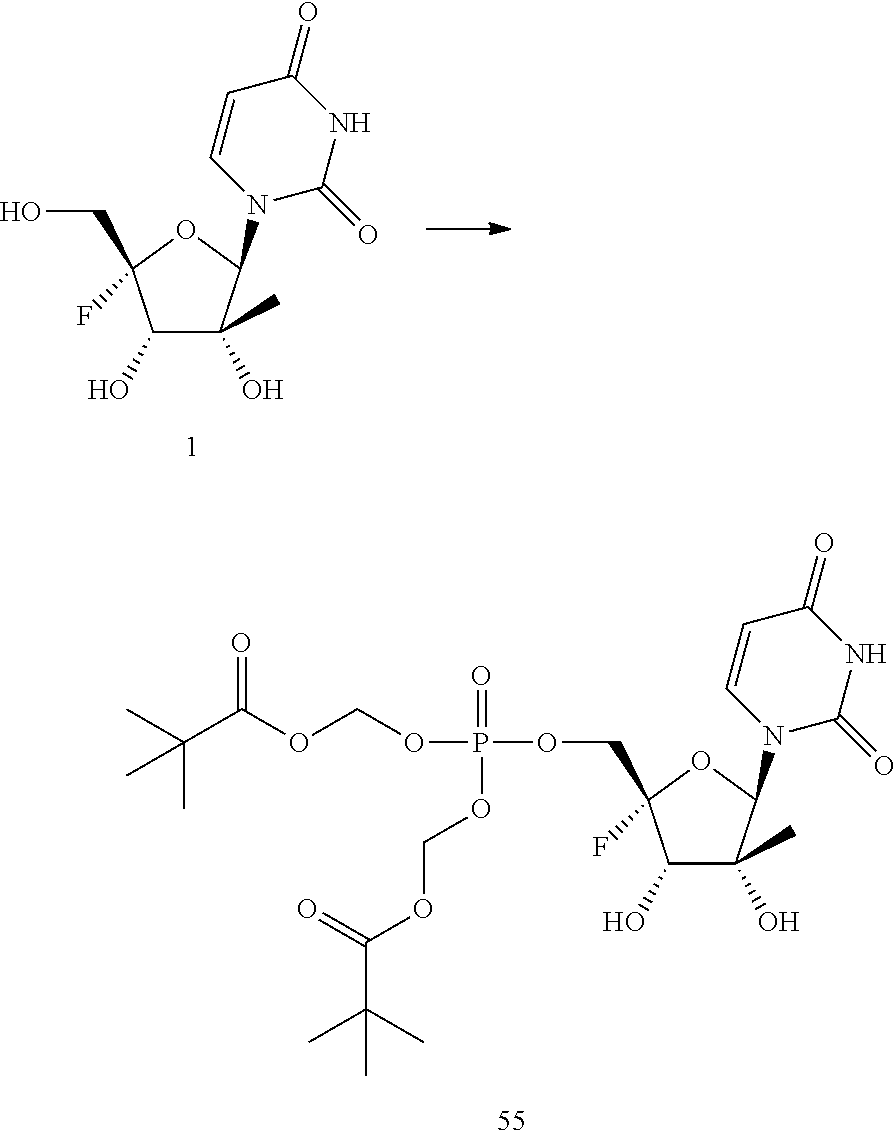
C1(O)C(C)(O)C(N2C(=O)NC(=O)C=C2)OC1(COP(=O)(OCOC(C(C)(C)C)=O)OCOC(=O)C(C)(C)C)F.C1(O)C(C)(O)C(N2C(=O)NC(=O)C=C2)OC1(CO)F
